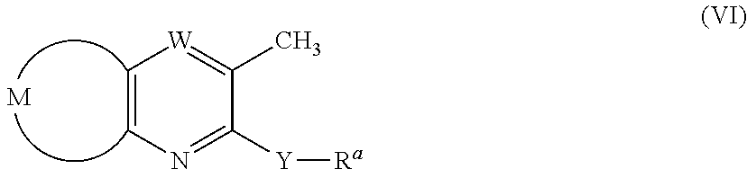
C1=CN=C([Y][Ra])C(C)=[W]1.[M]
